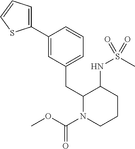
C1(C2=CC(CC3N(C(=O)OC)CCCC3NS(C)(=O)=O)=CC=C2)=CC=CS1
